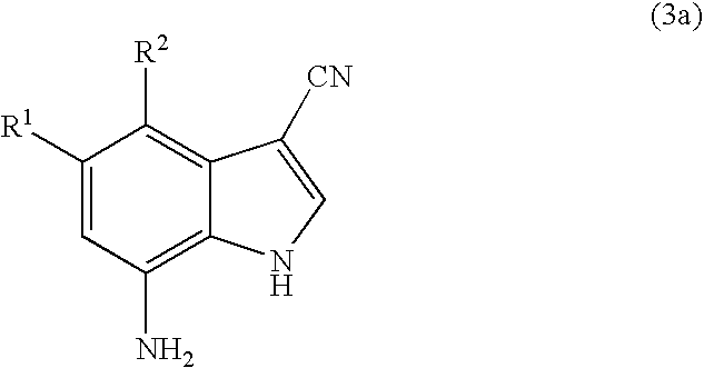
C1([R1])=CC(N)=C2C(=C1[R2])C([CN])=CN2
